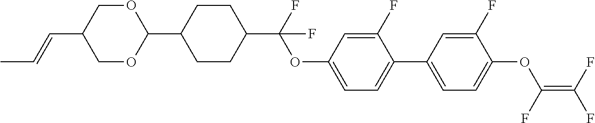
C1(C2CCC(C(F)(OC3=CC=C(C4=CC=C(OC(F)=C(F)F)C(F)=C4)C(F)=C3)F)CC2)OCC(C=CC)CO1
